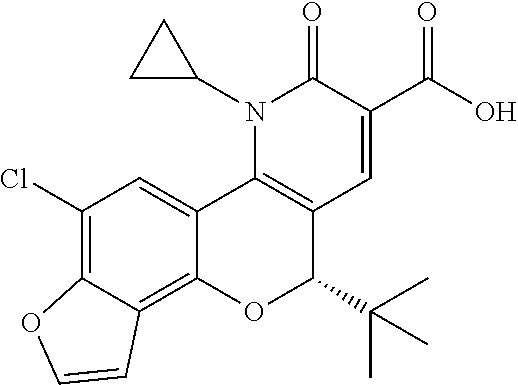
N1(C2CC2)C2=C(C=C(C(O)=O)C1=O)C(C(C)(C)C)OC1=C3C(=C(Cl)C=C21)OC=C3
